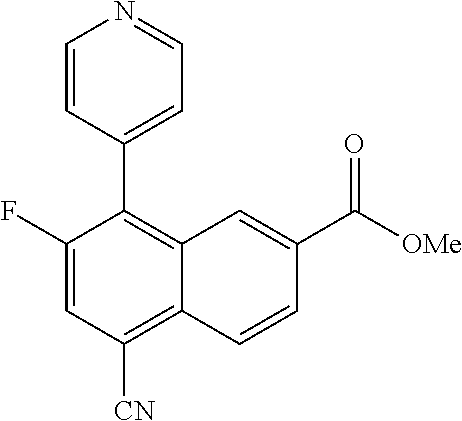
C1(F)=CC([CN])=C2C(=C1C1=CC=NC=C1)C=C(C([OMe])=O)C=C2
